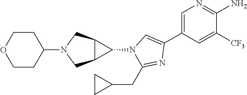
C1=C(C2=CN(C3C4C3CN(C3CCOCC3)C4)C(CC3CC3)=N2)C=C([CF3])C(N)=N1
